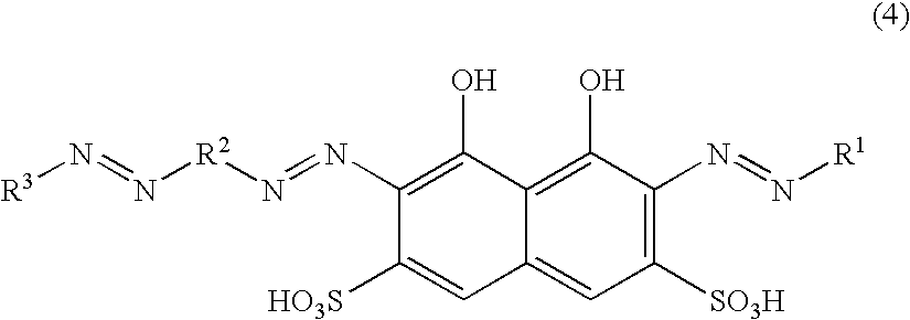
[R3]N=N[R2]N=NC1=C(O)C2=C(O)C(N=N[R1])=C([SO3H])C=C2C=C1[HO3S]
